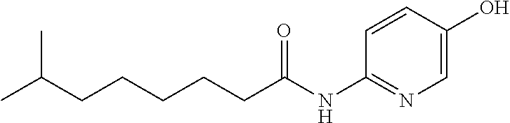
C(C(NC1=NC=C(O)C=C1)=O)CCCCC(C)C
